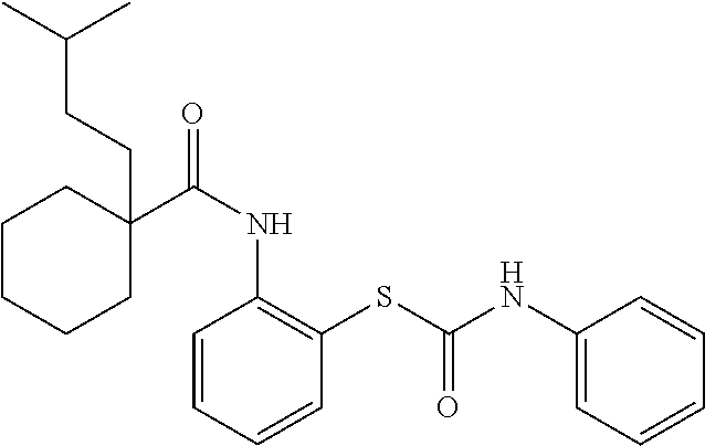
C1C(CCC(C)C)(C(NC2=C(SC(NC3=CC=CC=C3)=O)C=CC=C2)=O)CCCC1
